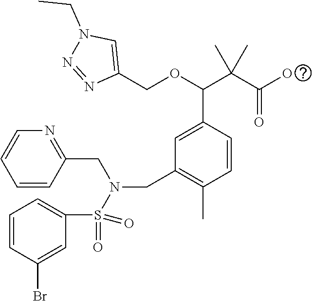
C1(COC(C(C(O)=O)(C)C)C2=CC(CN(S(C3=CC=CC(Br)=C3)(=O)=O)CC3=NC=CC=C3)=C(C)C=C2)=CN(CC)N=N1
